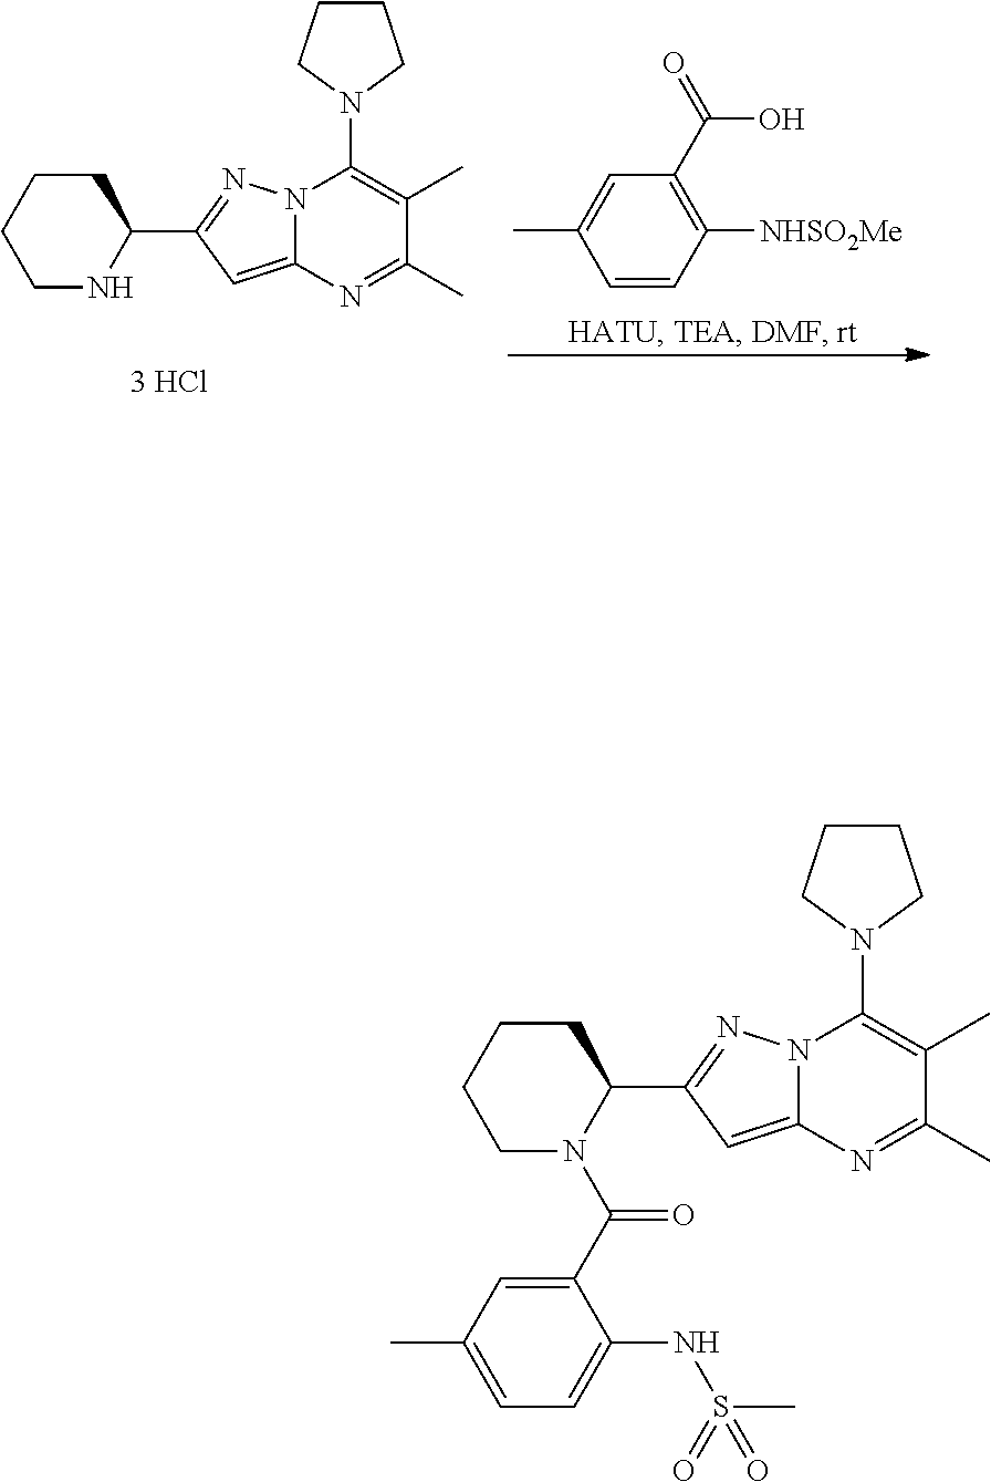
C1N(C(C2=CC(C)=CC=C2NS(=O)(C)=O)=O)C(C2=NN3C(=C2)N=C(C)C(C)=C3N2CCCC2)CCC1.C1NC(C2=NN3C(=C2)N=C(C)C(C)=C3N2CCCC2)CCC1.C1=CC([NHSO2Me])=C(C(=O)O)C=C1C
